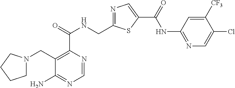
C1=NC(C(=O)NCC2=NC=C(C(=O)NC3=NC=C(Cl)C([CF3])=C3)S2)=C(CN2CCCC2)C(N)=N1
